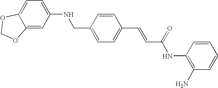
C(C1=CC=C(C=CC(NC2=C(N)C=CC=C2)=O)C=C1)NC1=CC=C2C(=C1)OCO2
